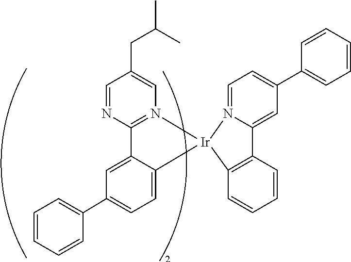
C1=CC=CC(C2=CC=C3C(=C2)C2=N(C=C(CC(C)C)C=N2)[Ir]32N3=CC=C(C4=CC=CC=C4)C=C3C3=C2C=CC=C3)=C1
